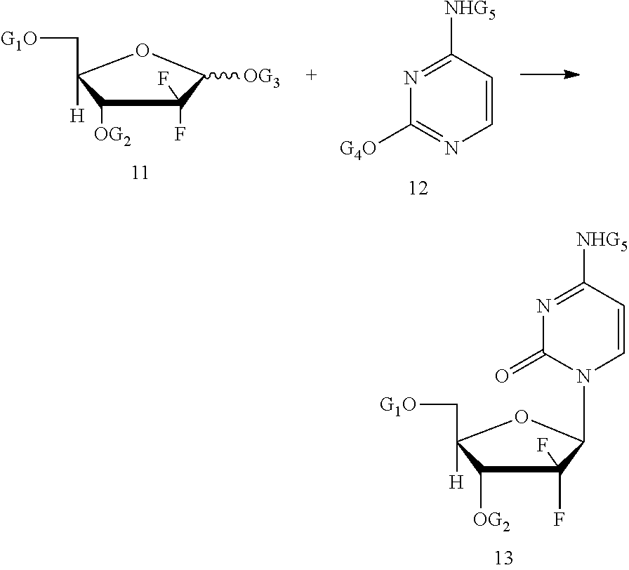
N1=C([NHG5])C=CN(C2C(F)(F)C([OG2])C(C[G1O])([H])O2)C1=O.C1([NHG5])=NC([G4O])=NC=C1.C1([OG2])C(F)(F)C([OG3])OC1(C[G1O])[H]
